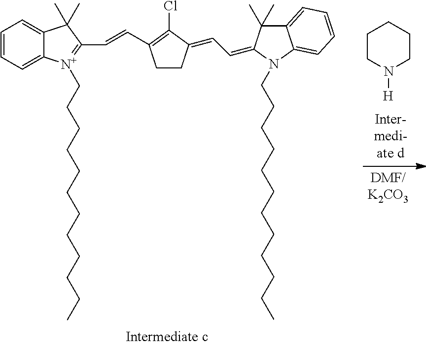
C1=CC=C2C(=C1)C(C)(C)C(C=CC1=C(Cl)C(=CC=C3C(C)(C)C4=CC=CC=C4N3CCCCCCCCCCCC)CC1)=[N+]2CCCCCCCCCCCC.C1CN([H])CCC1
